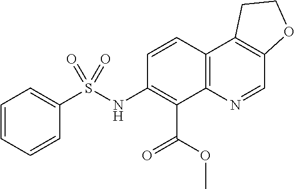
C1=CC=CC(S(NC2=C(C(OC)=O)C3=C(C=C2)C2=C(C=N3)OCC2)(=O)=O)=C1
